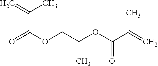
C(C(=O)OCC(OC(=O)C(C)=C)C)(C)=C
